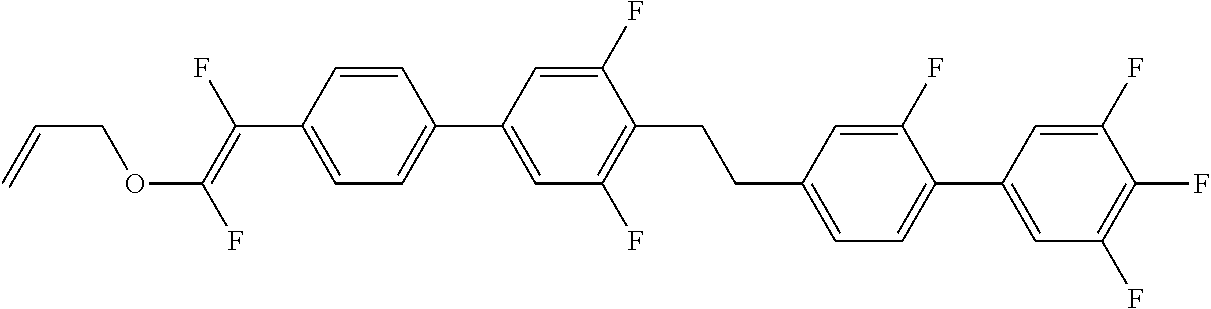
C(C1=CC=C(C2=CC(F)=C(F)C(F)=C2)C(F)=C1)CC1=C(F)C=C(C2=CC=C(C(=C(F)OCC=C)F)C=C2)C=C1F
